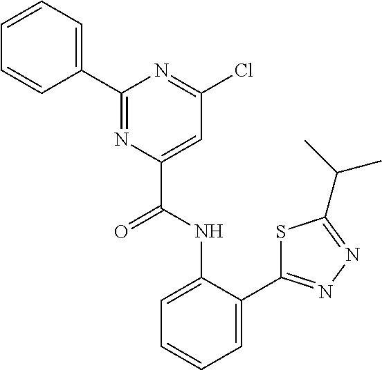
C1=C(NC(C2=CC(Cl)=NC(C3=CC=CC=C3)=N2)=O)C(C2=NN=C(C(C)C)S2)=CC=C1
